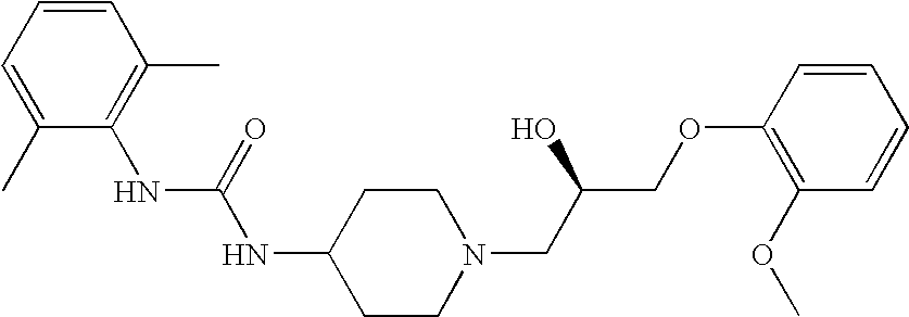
C1=C(C)C(NC(NC2CCN(CC(COC3=C(OC)C=CC=C3)O)CC2)=O)=C(C)C=C1
